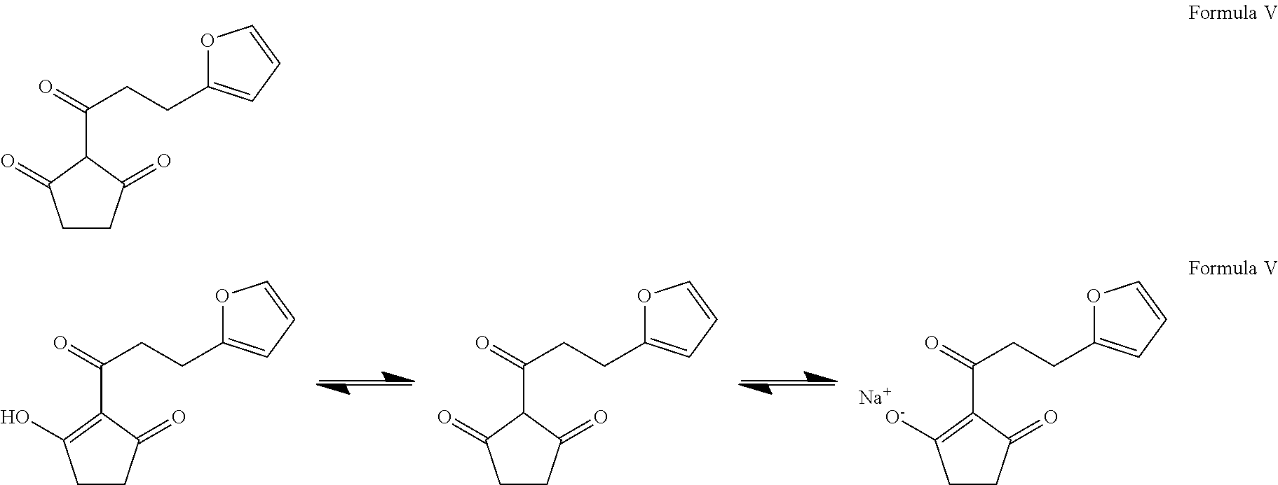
C1CC(=O)C(C(=O)CCC2=CC=CO2)=C1O.C1CC(=O)C(C(=O)CCC2=CC=CO2)C1=O.C1CC(=O)C(C(=O)CCC2=CC=CO2)=C1[O-].[Na].C1CC(=O)C(C(=O)CCC2=CC=CO2)C1=O
